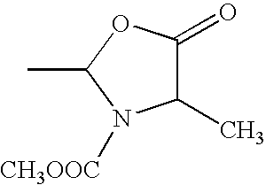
CC1N([CH3OOC])C(C)C(=O)O1
